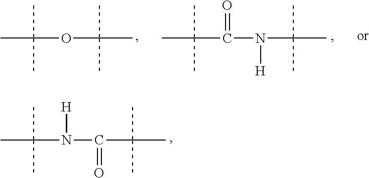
C(N(C(C(C)(C)C)=O)[H])(C)(C)C.C(OC(C)(C)C)(C)(C)C.C(C(N(C(C)(C)C)[H])=O)(C)(C)C
